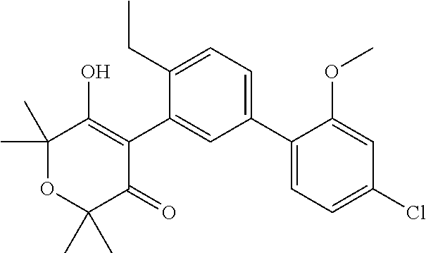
C1(C2=CC=C(CC)C(C3=C(O)C(C)(C)OC(C)(C)C3=O)=C2)=CC=C(Cl)C=C1OC
